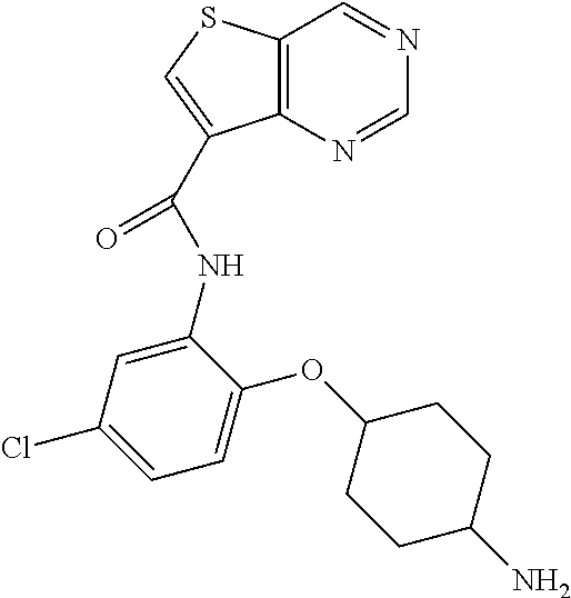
C12=C(SC=C1C(=O)NC1=CC(Cl)=CC=C1OC1CCC(N)CC1)C=NC=N2
